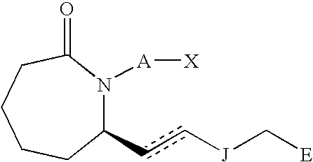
C1(cc[J]C[E])N([A][X])C(=O)CCCC1
